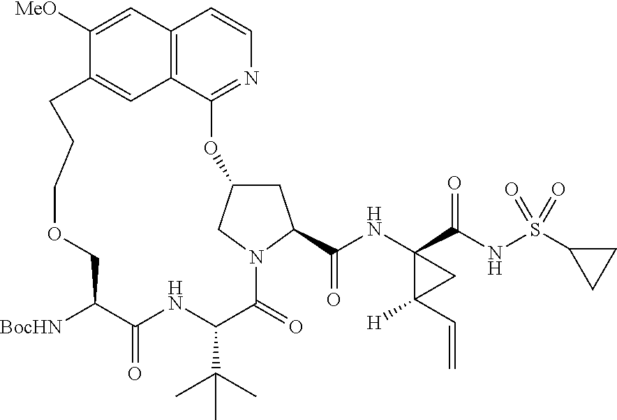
[BocHN]C1C(=O)NC(C(C)(C)C)C(=O)N2C(C(=O)NC3(C(=O)NS(C4CC4)(=O)=O)C(C=C)([H])C3)CC(C2)OC2=NC=CC3=C2C=C(C([MeO])=C3)CCCOC1
